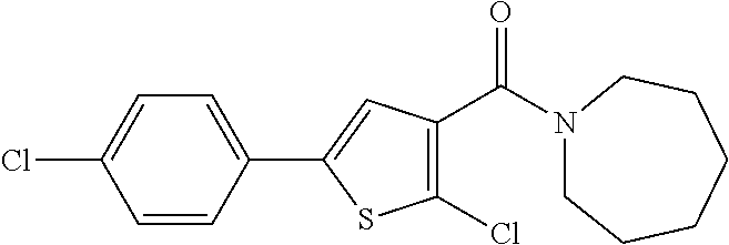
N1(C(C2=C(Cl)SC(C3=CC=C(Cl)C=C3)=C2)=O)CCCCCC1
